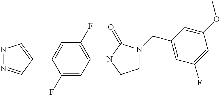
N1N=CC(C2=CC(F)=C(N3C(=O)N(CC4=CC(F)=CC(OC)=C4)CC3)C=C2F)=C1
